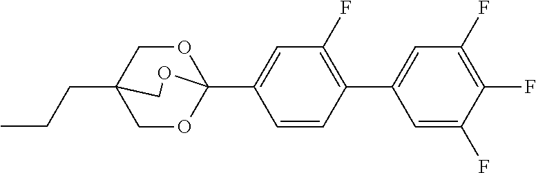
C(CC)C12COC(C3=CC(F)=C(C4=CC(F)=C(F)C(F)=C4)C=C3)(OC1)OC2
